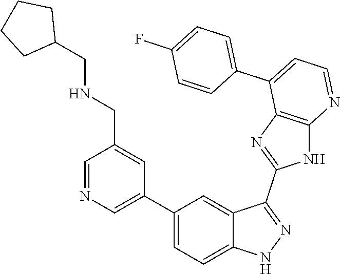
C1=NC=C(C2=CC=C3C(=C2)C(C2=NC4=C(N2)N=CC=C4C2=CC=C(F)C=C2)=NN3)C=C1CNCC1CCCC1
